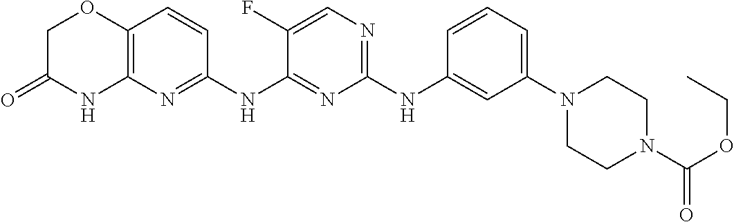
C1(NC2=CC(N3CCN(C(OCC)=O)CC3)=CC=C2)=NC=C(F)C(NC2=NC3=C(C=C2)OCC(=O)N3)=N1
